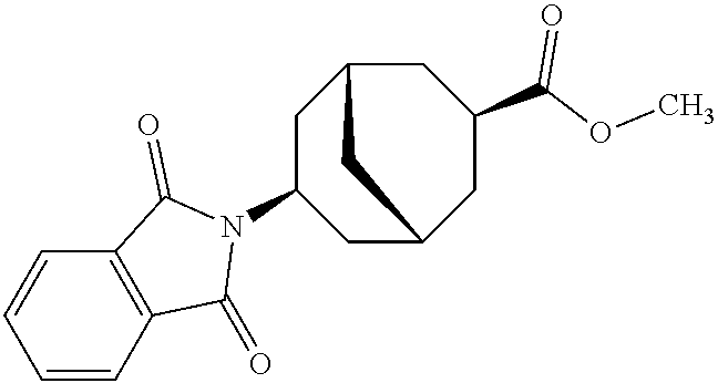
C1=CC2=C(C=C1)C(=O)N(C1CC3CC(C(OC)=O)CC(C1)C3)C2=O
